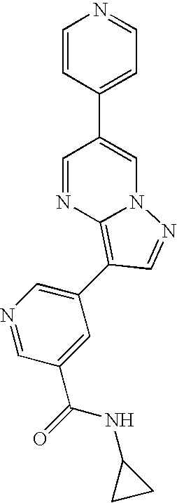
C1=CC(C2=CN3C(=C(C4=CN=CC(C(=O)NC5CC5)=C4)C=N3)N=C2)=CC=N1
